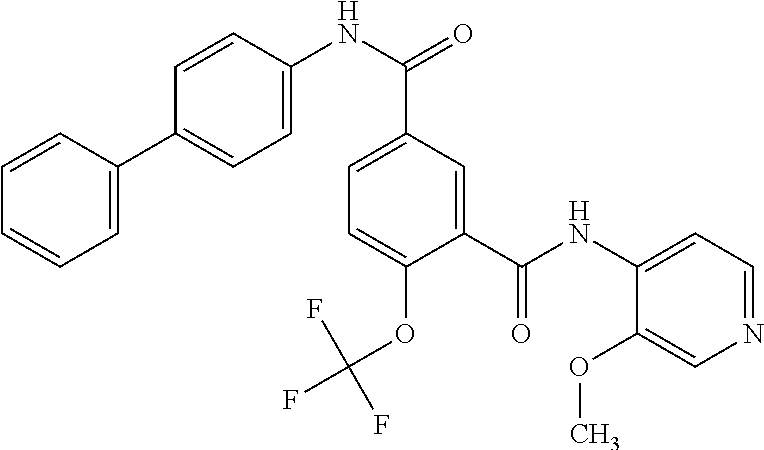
C1=C(C2=CC=C(NC(=O)C3=CC=C(OC(F)(F)F)C(C(NC4=CC=NC=C4OC)=O)=C3)C=C2)C=CC=C1
